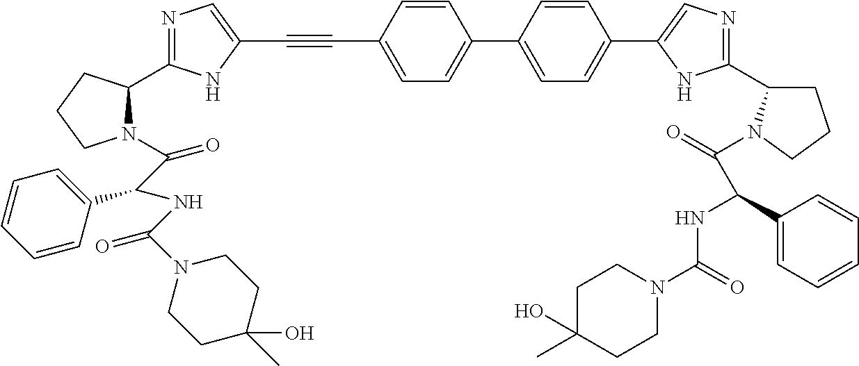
C1(C2=CN=C(C3CCCN3C(=O)C(C3=CC=CC=C3)NC(=O)N3CCC(C)(O)CC3)N2)=CC=C(C2=CC=C(C#CC3=CN=C(C4N(C(C(NC(=O)N5CCC(C)(O)CC5)C5=CC=CC=C5)=O)CCC4)N3)C=C2)C=C1
